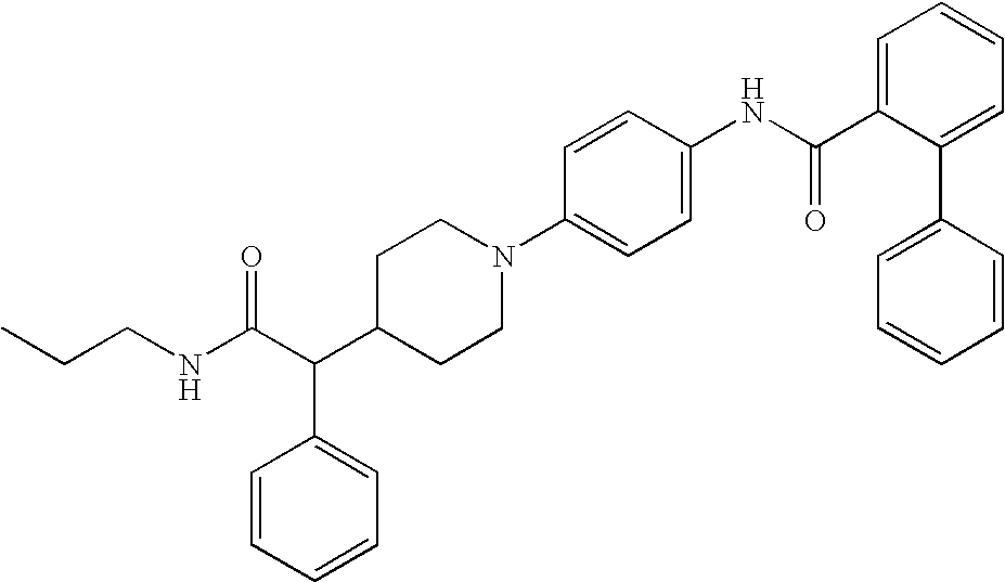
C(CNC(C(C1CCN(C2=CC=C(NC(C3=CC=CC=C3C3=CC=CC=C3)=O)C=C2)CC1)C1=CC=CC=C1)=O)C
